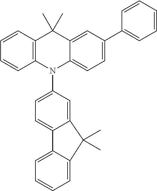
C1=CC2=C(C=C1)N(C1=CC=C3C(=C1)C(C)(C)C1=CC=CC=C31)C1=CC=C(C3=CC=CC=C3)C=C1C2(C)C
